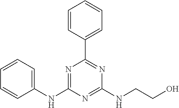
C1=CC(C2=NC(NCCO)=NC(NC3=CC=CC=C3)=N2)=CC=C1
